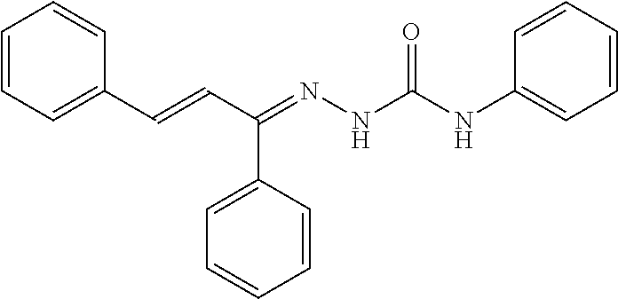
C1=CC=C(C=CC(=NNC(NC2=CC=CC=C2)=O)C2=CC=CC=C2)C=C1
